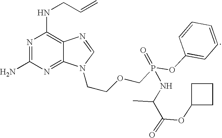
N1=C(N)N=C2C(=C1NCC=C)N=CN2CCOCP(=O)(OC1=CC=CC=C1)NC(C(=O)OC1CCC1)C
